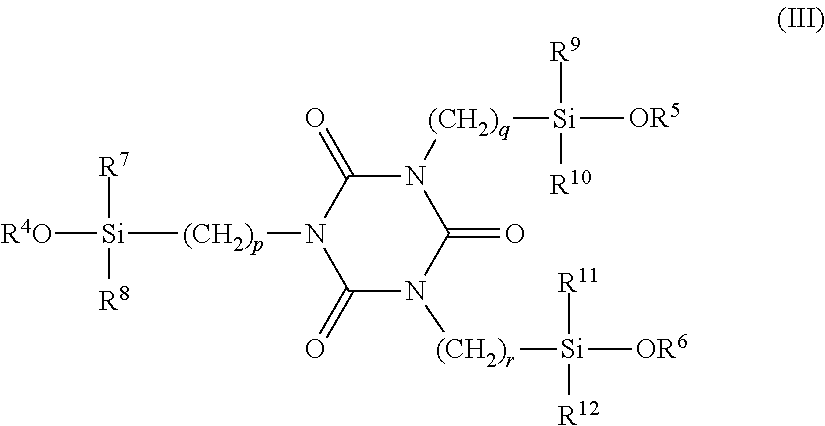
[R4O][Si]([(CH2)p]N1C(=O)N([(CH2)r][Si]([OR6])([R11])[R12])C(=O)N([(CH2)q][Si]([OR5])([R9])[R10])C1=O)([R7])[R8]
